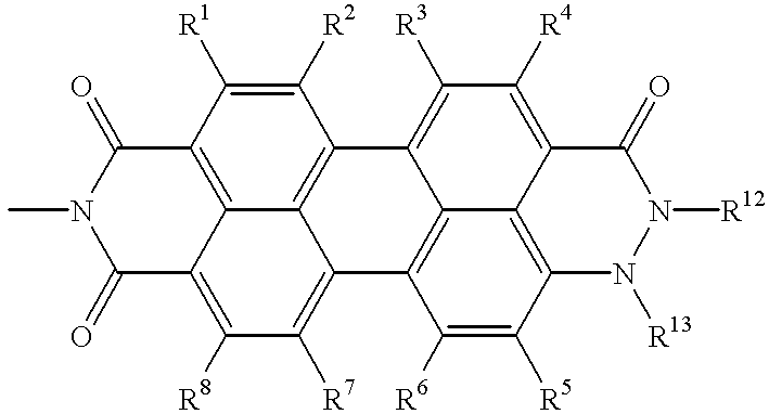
N1(C)C(=O)C2=C([R8])C([R7])=C3C4=C(C([R2])=C([R1])C(=C24)C1=O)C1=C([R3])C([R4])=C2C4=C(C([R5])=C([R6])C3=C14)N([R13])N([R12])C2=O
